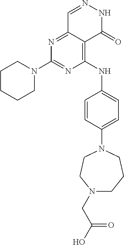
N1=C(N2CCCCC2)N=C2C(=C1NC1=CC=C(N3CCN(CC(O)=O)CCC3)C=C1)C(=O)NN=C2
